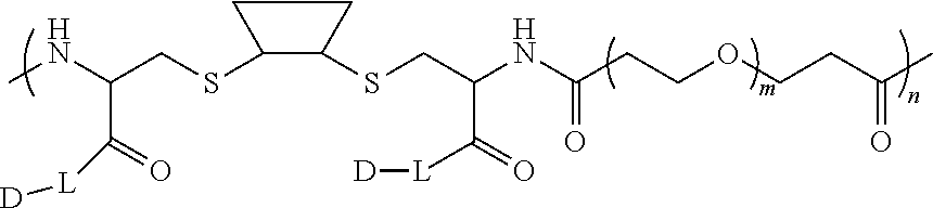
S(C1C(SCC(NC(CCOCCC(C)=O)=O)C([L][D])=O)CC1)CC(NC)C(=O)[L][D]
